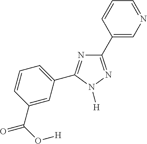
C1(C(=O)O[H])=CC(C2=NC(C3=CN=CC=C3)=NN2[H])=CC=C1
